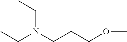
CCN(CC)CCCOC
